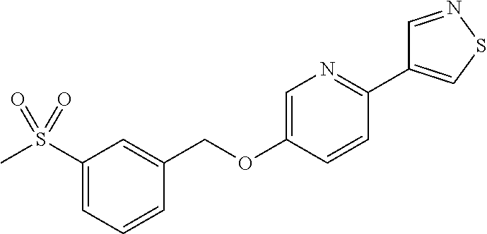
C1=C(OCC2=CC(S(C)(=O)=O)=CC=C2)C=CC(C2=CSN=C2)=N1
